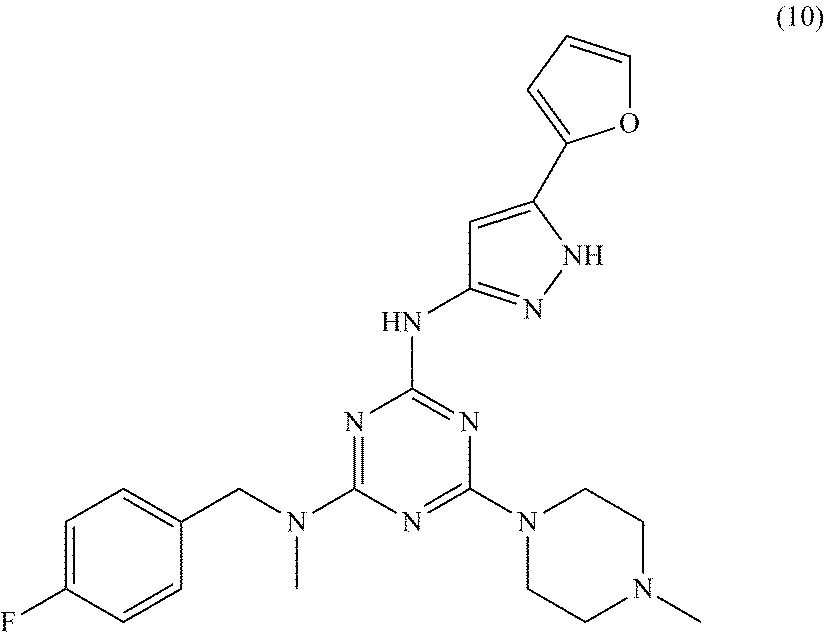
C1=C(F)C=CC(CN(C2=NC(NC3=NNC(C4=CC=CO4)=C3)=NC(N3CCN(C)CC3)=N2)C)=C1
